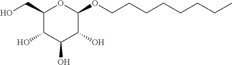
C1(CO)C(O)C(O)C(O)C(OCCCCCCCC)O1
